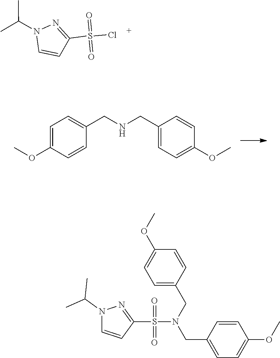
C1=CN(C(C)C)N=C1S(Cl)(=O)=O.C1=C(OC)C=CC(CNCC2=CC=C(OC)C=C2)=C1.C1(OC)=CC=C(CN(S(=O)(=O)C2=NN(C(C)C)C=C2)CC2=CC=C(OC)C=C2)C=C1
